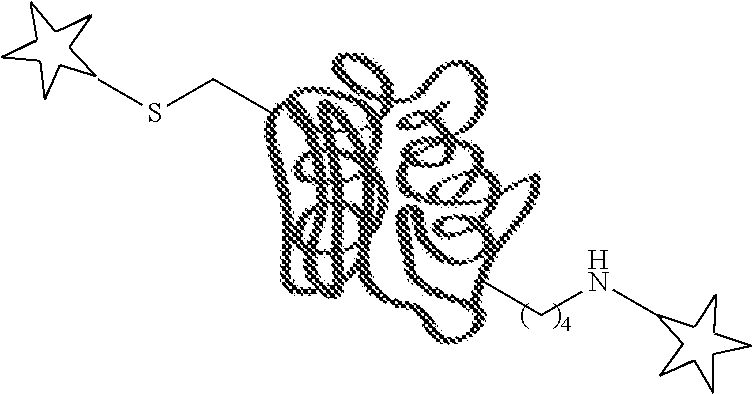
CCNC.CCSC
